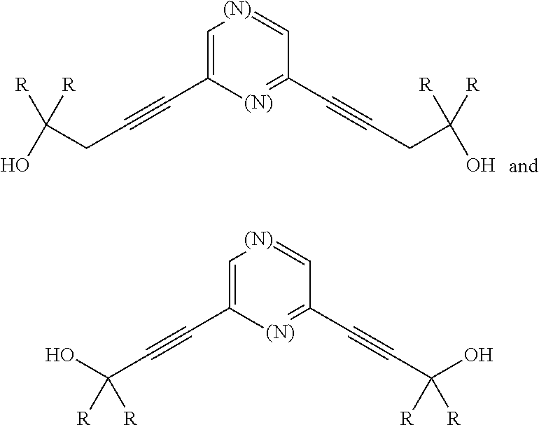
C1=C(C#CCC(O)([R])[R])[(N)]=C(C#CCC([R])(O)[R])C=[(N)]1.C1=C(C#CC(O)([R])[R])[(N)]=C(C#CC(O)([R])[R])C=[(N)]1
